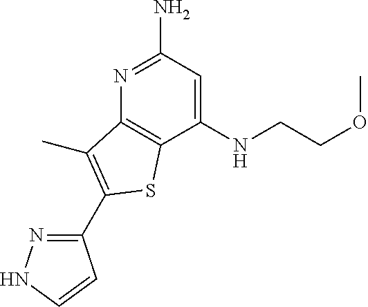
C1(NCCOC)=CC(N)=NC2=C1SC(C1=NNC=C1)=C2C
